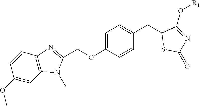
C1(OCC2=NC3=C(C=C(OC)C=C3)N2C)=CC=C(CC2SC(=O)N=C2O[R1])C=C1
